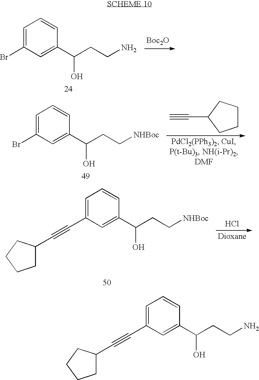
C1=C(Br)C=C(C(CCN)O)C=C1.[Boc2O].C#CC1CCCC1.C1=C(Br)C=C(C(CC[NHBoc])O)C=C1.Cl.C1=C(C#CC2CCCC2)C=C(C(CC[NHBoc])O)C=C1.C1=C(C#CC2CCCC2)C=C(C(CCN)O)C=C1
